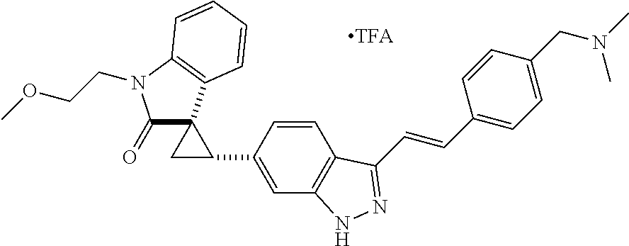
C1=CC(C2CC23C(=O)N(CCOC)C2=C3C=CC=C2)=CC2=C1C(C=CC1=CC=C(CN(C)C)C=C1)=NN2
